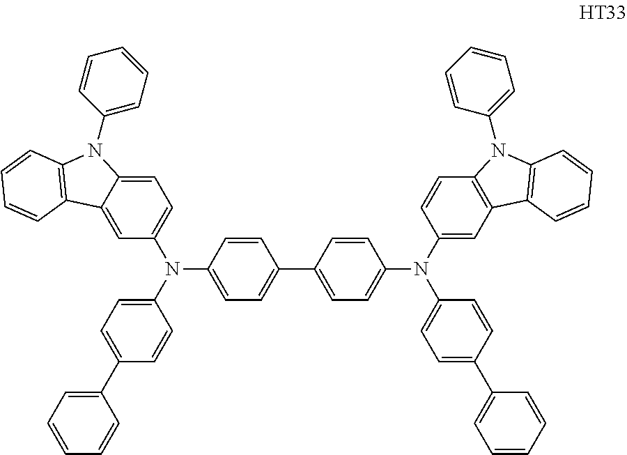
C1=CC(C2=CC=C(N(C3=CC=C(C4=CC=CC=C4)C=C3)C3=CC4=C(C=C3)N(C3=CC=CC=C3)C3=C4C=CC=C3)C=C2)=CC=C1N(C1=CC=C2C(=C1)C1=C(N2C2=CC=CC=C2)C=CC=C1)C1=CC=C(C2=CC=CC=C2)C=C1
